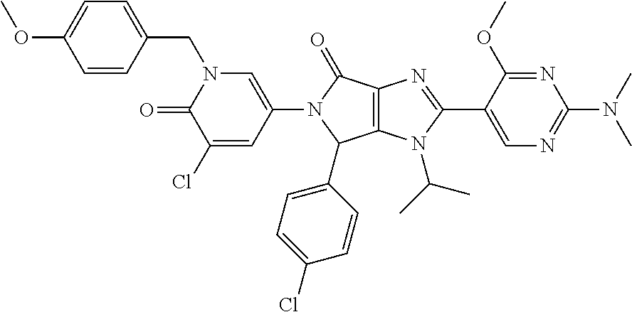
C12=C(N(C(C)C)C(C3=CN=C(N(C)C)N=C3OC)=N1)C(C1=CC=C(Cl)C=C1)N(C1=CN(CC3=CC=C(OC)C=C3)C(=O)C(Cl)=C1)C2=O
